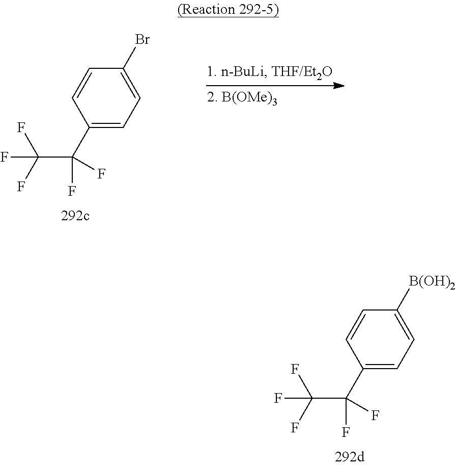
C1=CC(C(C(F)(F)F)(F)F)=CC=C1Br.C1=CC(C(C(F)(F)F)(F)F)=CC=C1[B(OH)2]
